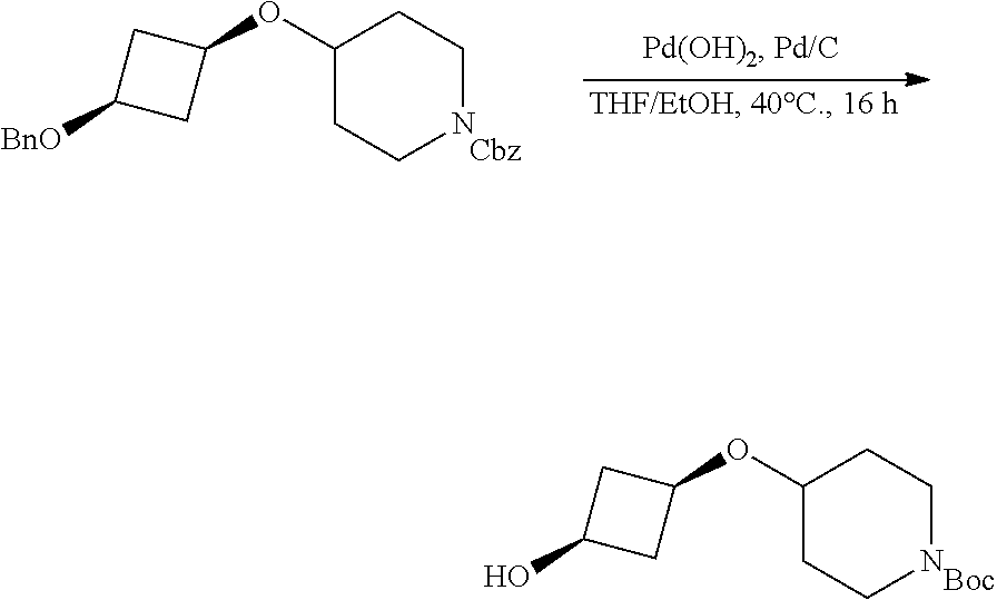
OC1CC(OC2CCNCC2)C1.[BnO]C1CC(OC2CCNCC2)C1
